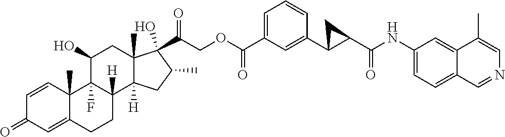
C1=CC2(C)C(=CC1=O)CCC1([H])C2(F)C(O)CC2(C)C1([H])CC(C)C2(C(=O)COC(C1=CC=CC(C2CC2C(NC2=CC=C3C(=C2)C(C)=CN=C3)=O)=C1)=O)O
